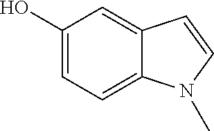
C1(O)=CC=C2C(=C1)C=CN2C
